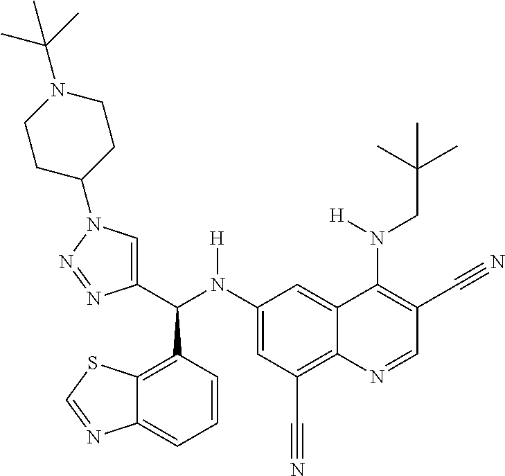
C1(N(C(C2=CN(C3CCN(C(C)(C)C)CC3)N=N2)C2=C3C(=CC=C2)N=CS3)[H])=CC(C#N)=C2C(=C1)C(N(CC(C)(C)C)[H])=C(C#N)C=N2
